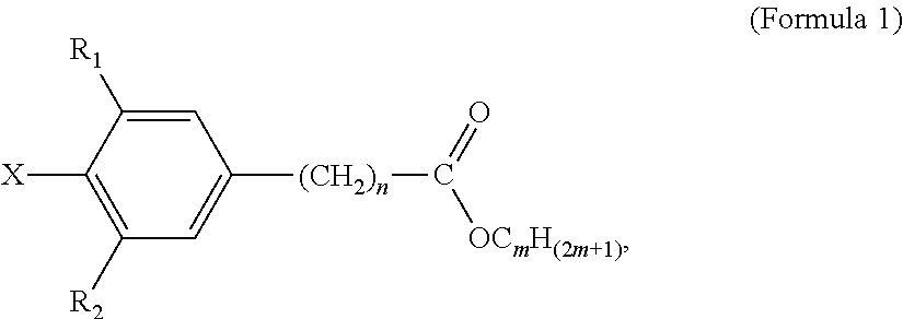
C1=C([R1])C([X])=C([R2])C=C1[(CH2)n]C([OCmH(2m+1)])=O
